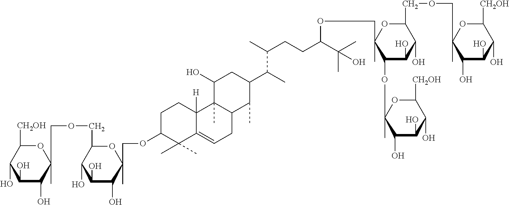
C1(O)C(C)(COCC2OC(C)(COC3C(C)(C)C4=CCC5C(C)(C4([H])CC3)C(O)CC(C(C(CCC(C(O)(C)C)OCC3(C)C(OC4(C)C(O)C(O)C(O)C([CH2OH])O4)C(O)C(O)C(COCC4(C)C(O)C(O)C(O)C([CH2OH])O4)O3)C)C)C5C)C(O)C(O)C2O)OC([CH2OH])C(O)C1O
